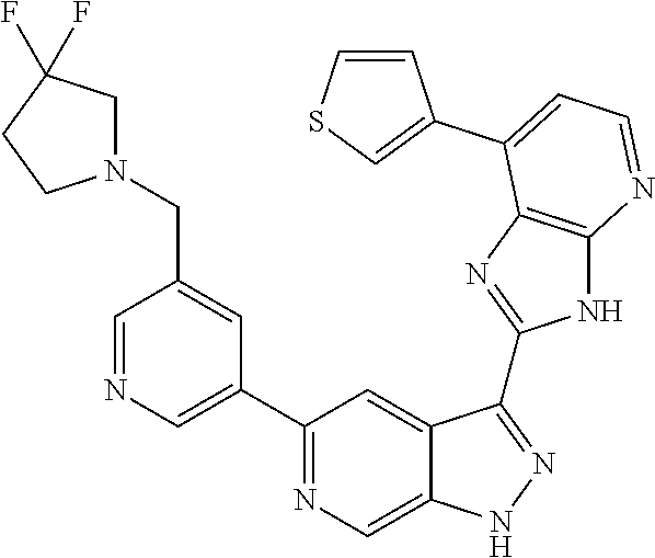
C1=NC=C(C2=NC=C3C(=C2)C(C2=NC4=C(N2)N=CC=C4C2=CSC=C2)=NN3)C=C1CN1CC(F)(F)CC1
